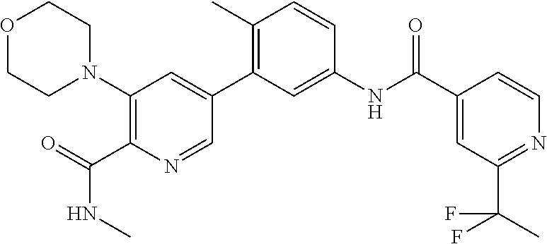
O1CCN(C2=C(C(NC)=O)N=CC(C3=C(C)C=CC(NC(C4=CC(C(C)(F)F)=NC=C4)=O)=C3)=C2)CC1
